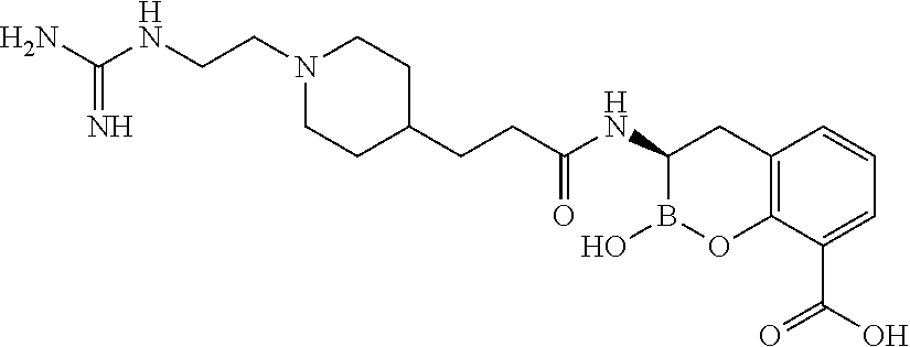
C(C1CCN(CCNC(=N)N)CC1)CC(NC1B(O)OC2=C(C1)C=CC=C2C(O)=O)=O
